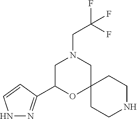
C1(C2=NNC=C2)OC2(CN(CC(F)(F)F)C1)CCNCC2
